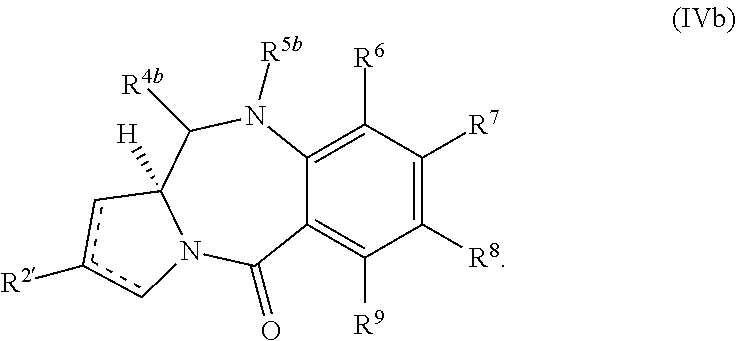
C1([R7])=C([R8])C([R9])=C2C(=C1[R6])N([R5b])C([R4b])C1([H])N(C2=O)cc([R2])c1
